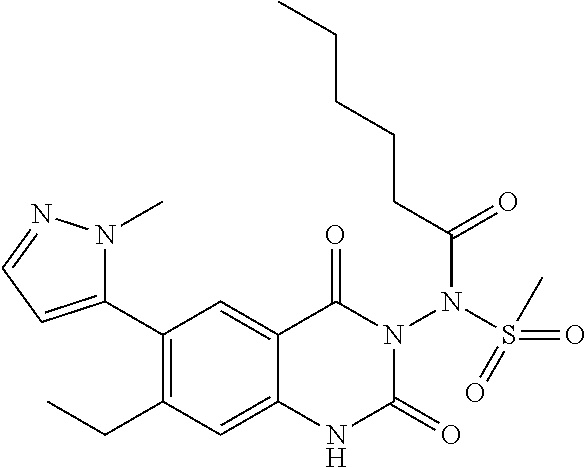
C1(C2=CC=NN2C)=C(CC)C=C2C(=C1)C(=O)N(N(S(=O)(C)=O)C(=O)CCCCC)C(=O)N2
